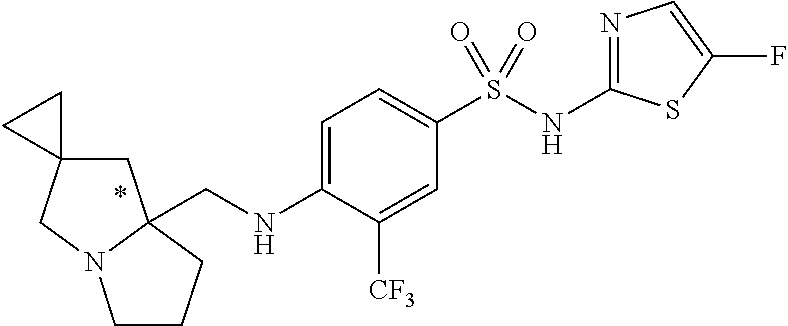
C1C2(CN3C1(CNC1=CC=C(S(NC4=NC=C(F)S4)(=O)=O)C=C1[CF3])CCC3)CC2
